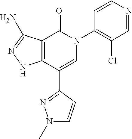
C1=NC=CC(N2C(=O)C3=C(C(C4=NN(C)C=C4)=C2)NN=C3N)=C1Cl
